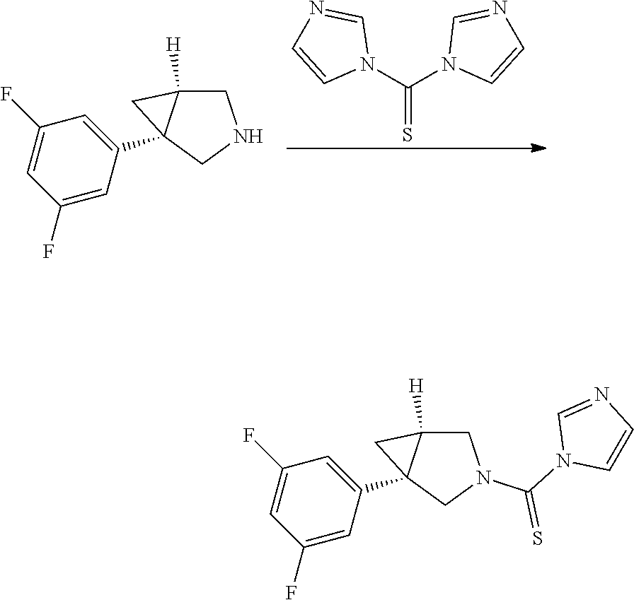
C(N1C=CN=C1)(N1C=NC=C1)=S.C1(F)=CC(C23C([H])(CNC2)C3)=CC(F)=C1.C1(F)=CC(C23C([H])(CN(C(N4C=CN=C4)=S)C2)C3)=CC(F)=C1
